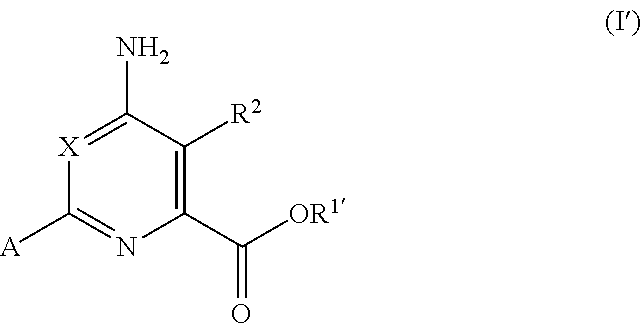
[X]1=C(N)C([R2])=C(C([OR1])=O)N=C1[A]
